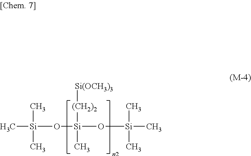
C[Si](O[Si](O[Si](C)(C)C)([(CH2)2][Si(OCH3)3])C)(C)C
